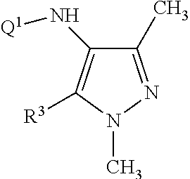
C1(N[Q1])=C([R3])N(C)N=C1C
